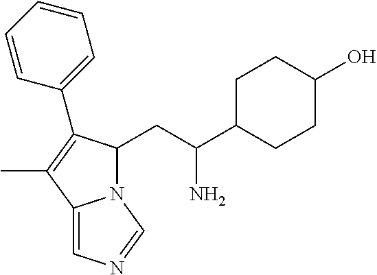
N12C(CC(C3CCC(O)CC3)N)C(C3=CC=CC=C3)=C(C)C1=CN=C2
